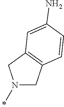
N1(C)CC2=C(C1)C=C(N)C=C2
